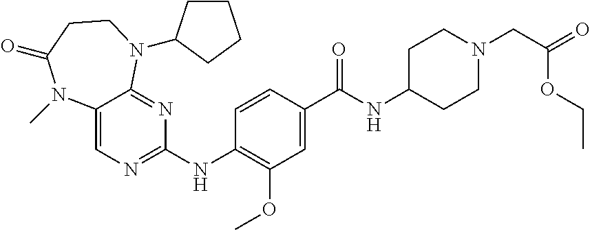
C12=CN=C(NC3=C(OC)C=C(C(NC4CCN(CC(=O)OCC)CC4)=O)C=C3)N=C1N(C1CCCC1)CCC(=O)N2C
